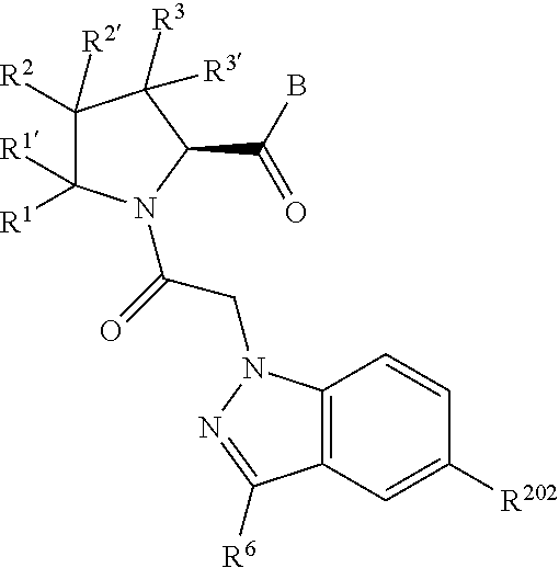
C1([R2])([R2])C([R1])([R1])N(C(=O)CN2C3=C(C=C([R202])C=C3)C([R6])=N2)C(C(B)=O)C1([R3])[R3]
